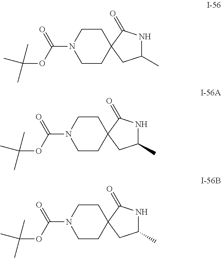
C1CN(C(OC(C)(C)C)=O)CCC12C(=O)NC(C)C2.C1CN(C(OC(C)(C)C)=O)CCC12C(=O)NC(C)C2.C1CN(C(OC(C)(C)C)=O)CCC12C(=O)NC(C)C2
